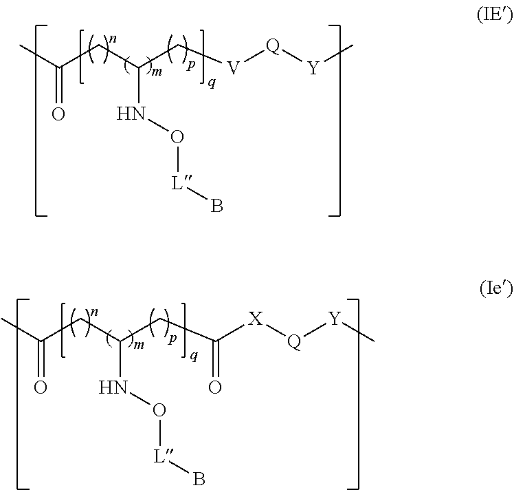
CC(CC(C[V][Q][Y]C)NO[L]B)=O.CC(CC(CC([X][Q][Y]C)=O)NO[L]B)=O
